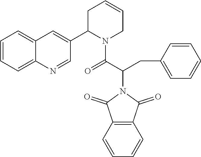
C12=CC=CC=C1N=CC(C1N(C(C(N3C(=O)C4=C(C3=O)C=CC=C4)CC3=CC=CC=C3)=O)CC=CC1)=C2
